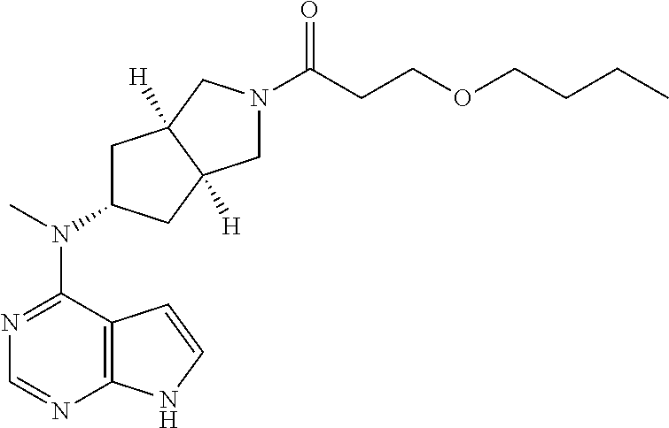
N1=C(N(C2CC3([H])C([H])(C2)CN(C(CCOCCCC)=O)C3)C)C2=C(N=C1)NC=C2
